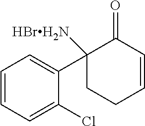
C1=CC=C(Cl)C(C2([HBrH2N])CCC=CC2=O)=C1
